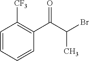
C1=CC=CC(C(C(Br)C)=O)=C1[CF3]
